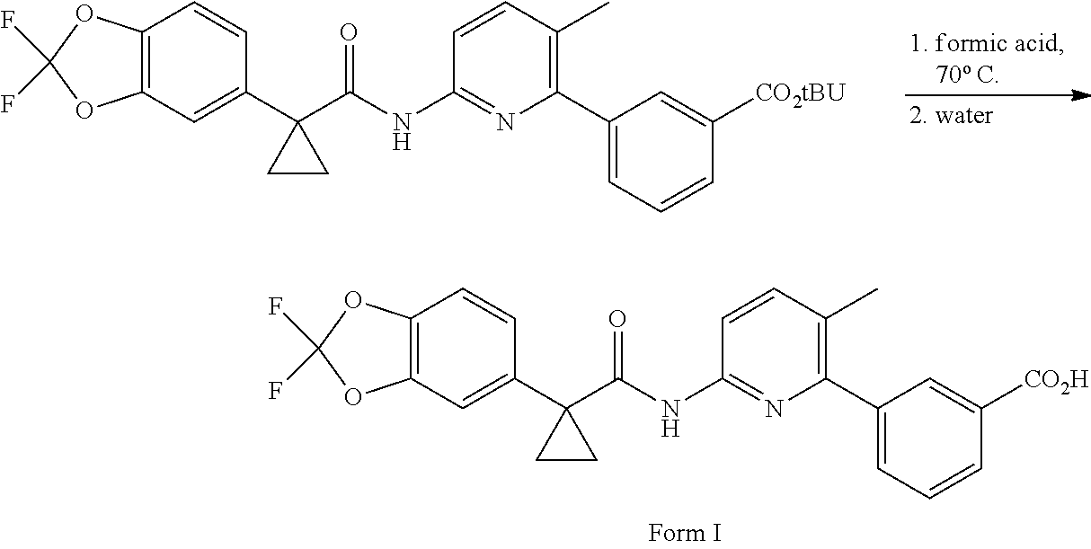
C12=C(C=C(C3(C(NC4=NC(C5=CC=CC([CO2tBU])=C5)=C(C)C=C4)=O)CC3)C=C1)OC(F)(F)O2.C12=C(C=C(C3(C(NC4=NC(C5=CC=CC([CO2H])=C5)=C(C)C=C4)=O)CC3)C=C1)OC(F)(F)O2
